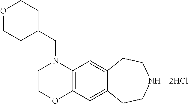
C1COC2=C(N1CC1CCOCC1)C=C1C(=C2)CCNCC1
